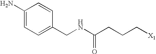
C1(N)=CC=C(CNC(CCC[X1])=O)C=C1
